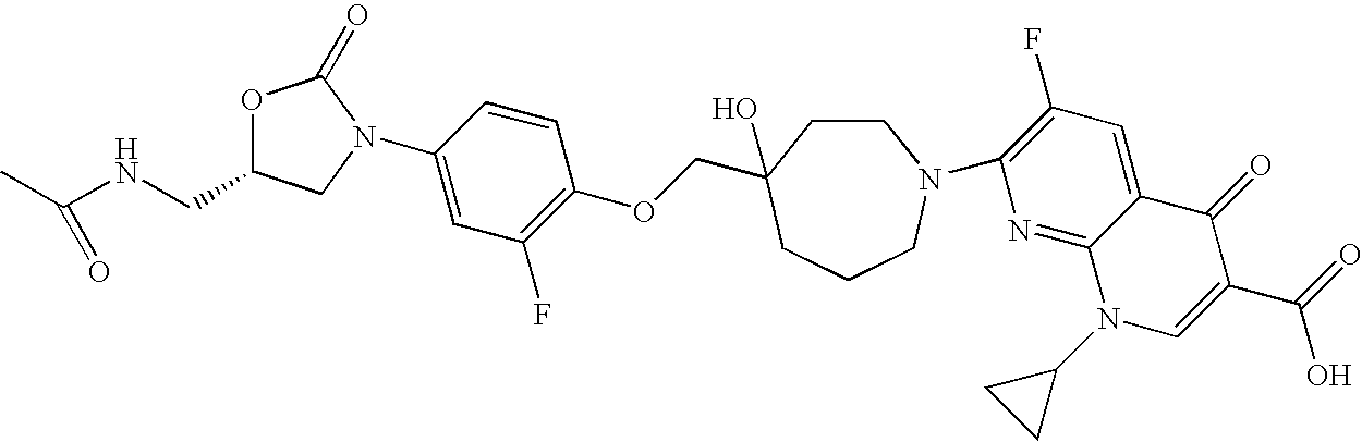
O1C(CNC(C)=O)CN(C2=CC(F)=C(OCC3(O)CCN(C4=C(F)C=C5C(=N4)N(C4CC4)C=C(C(=O)O)C5=O)CCC3)C=C2)C1=O
